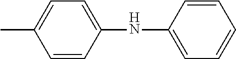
CC1=CC=C(NC2=CC=CC=C2)C=C1
